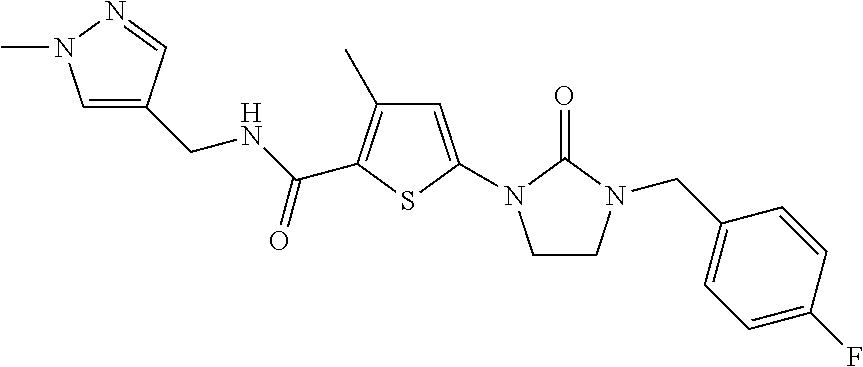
C1=C(CNC(C2=C(C)C=C(N3CCN(CC4=CC=C(F)C=C4)C3=O)S2)=O)C=NN1C
